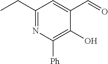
C1(CC)=NC([Ph])=C(O)C(C=O)=C1
